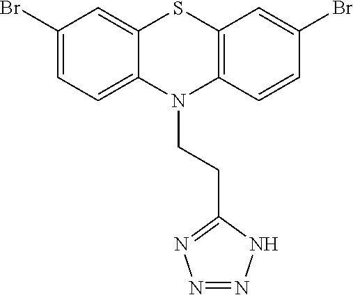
C1(Br)=CC=C2C(=C1)SC1=C(N2CCC2=NN=NN2)C=CC(Br)=C1
